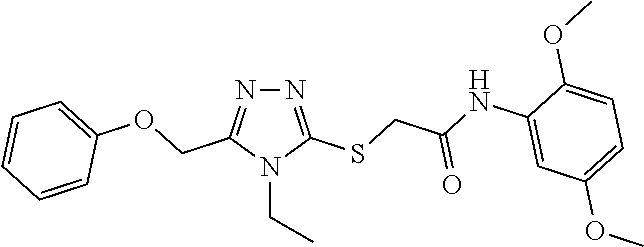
N1=C(SCC(NC2=CC(OC)=CC=C2OC)=O)N(CC)C(COC2=CC=CC=C2)=N1
